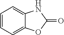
C1=CC=C2C(=C1)NC(=O)O2
